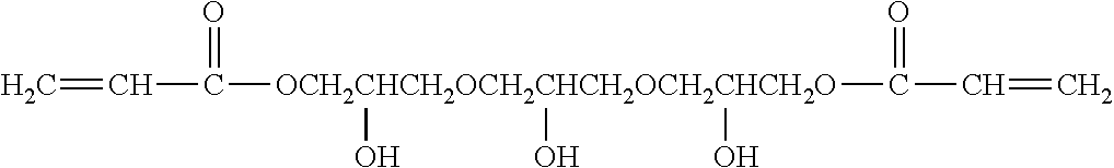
C=CC(=O)[OCH2CHCH2OCH2CHCH2OCH2CHCH2O](C(=O)C=C)(O)(O)O
